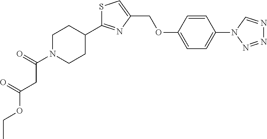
S1C(C2CCN(C(=O)CC(OCC)=O)CC2)=NC(COC2=CC=C(N3N=NN=C3)C=C2)=C1
